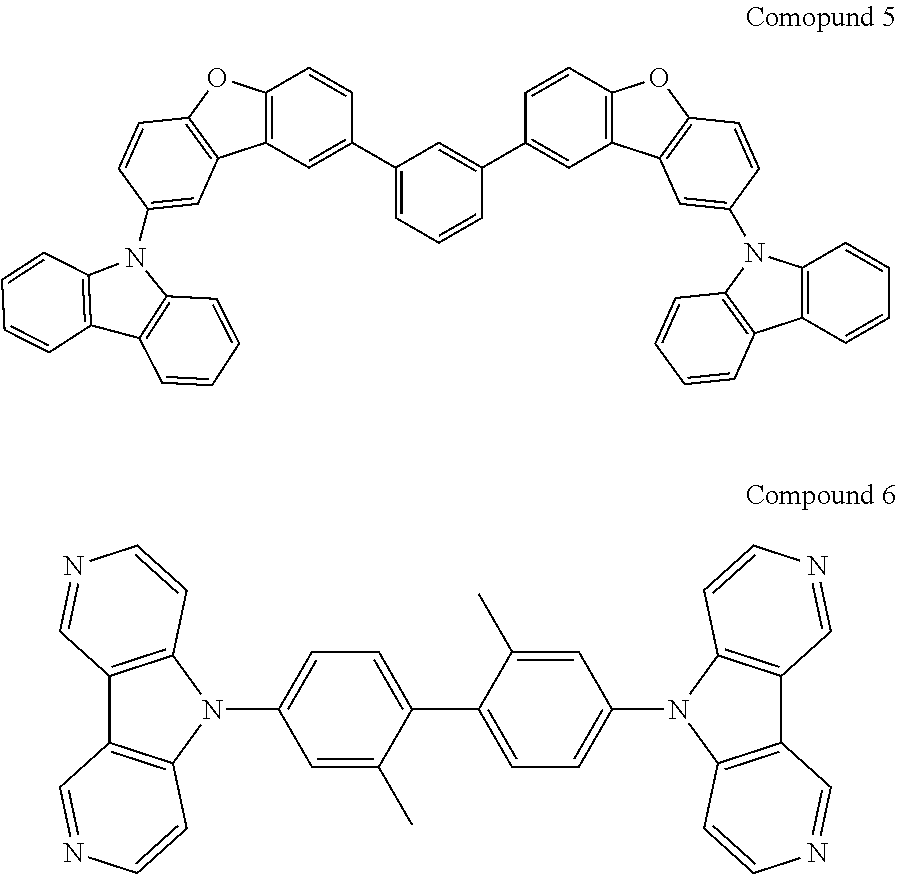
C1(C2=CC3=C(C=C2)OC2=C3C=C(N3C4=C(C5=C3C=CC=C5)C=CC=C4)C=C2)=CC=CC(C2=CC3=C(C=C2)OC2=C3C=C(N3C4=C(C5=C3C=CC=C5)C=CC=C4)C=C2)=C1.C1=C(C)C(C2=CC=C(N3C4=C(C5=C3C=CN=C5)C=NC=C4)C=C2C)=CC=C1N1C2=C(C3=C1C=CN=C3)C=NC=C2
